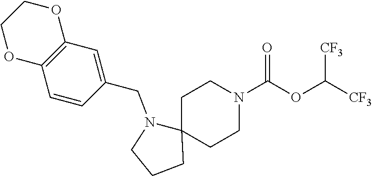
[CF3]C(OC(N1CCC2(CC1)N(CC1=CC3=C(C=C1)OCCO3)CCC2)=O)[CF3]
